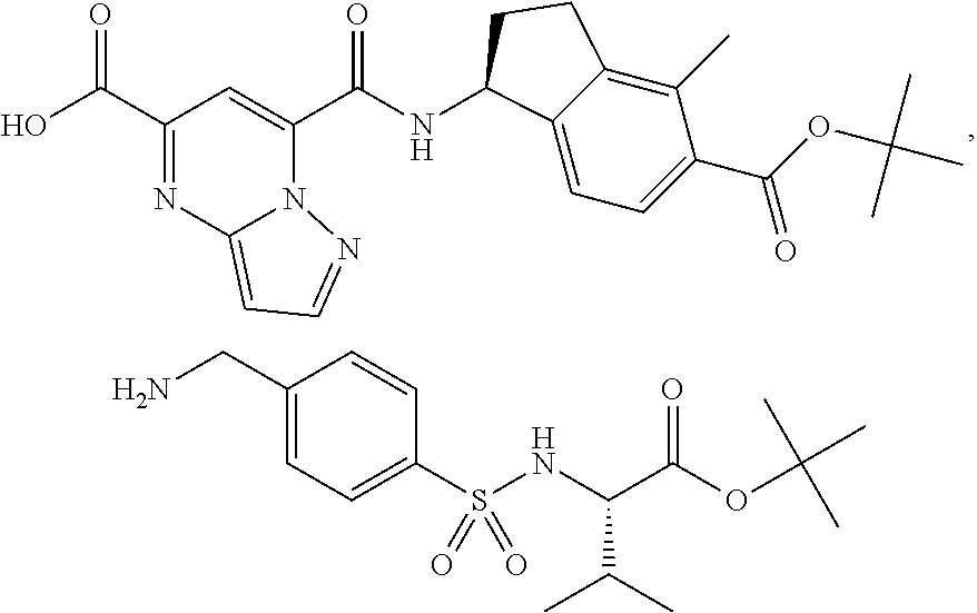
C(=O)(C1=CC(C(=O)O)=NC2=CC=NN21)NC1C2=CC=C(C(OC(C)(C)C)=O)C(C)=C2CC1.O=S(NC(C(C)C)C(OC(C)(C)C)=O)(C1=CC=C(CN)C=C1)=O
